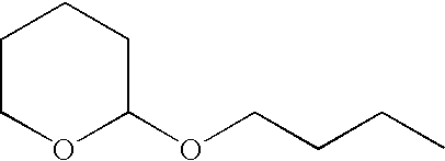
C1CCCC(OCCCC)O1
